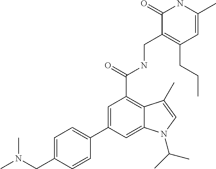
C1=C(C)NC(=O)C(CNC(C2=C3C(=CC(C4=CC=C(CN(C)C)C=C4)=C2)N(C(C)C)C=C3C)=O)=C1CCC
